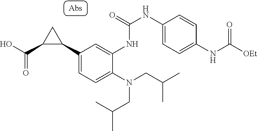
C1(C2CC2C(O)=O)=CC=C(N(CC(C)C)CC(C)C)C(NC(NC2=CC=C(NC([OEt])=O)C=C2)=O)=C1
